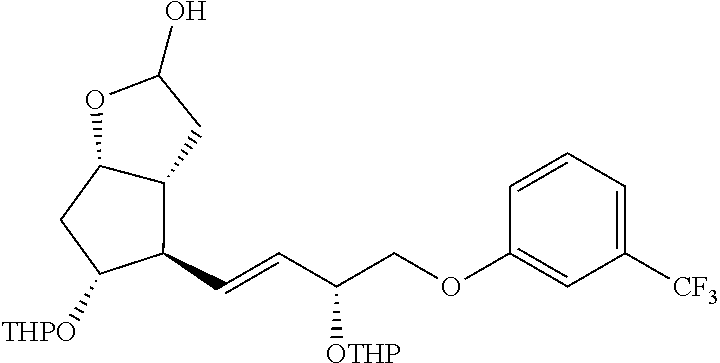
C1(C=CC(COC2=CC([CF3])=CC=C2)[OTHP])C([THPO])CC2C1CC(O)O2
